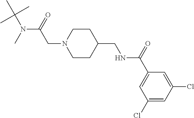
CC(N(C(=O)CN1CCC(CNC(C2=CC(Cl)=CC(Cl)=C2)=O)CC1)C)(C)C
